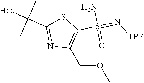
N(=S(=O)(N)C1=C(COC)N=C(C(O)(C)C)S1)[TBS]
